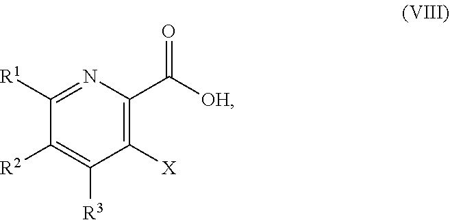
C1([R2])=C([R3])C([X])=C(C([OH])=O)N=C1[R1]
